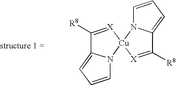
C1([R8])=[X][Cu]2(N3C1=CC=C3)[X]=C([R8])C1=CC=CN21
